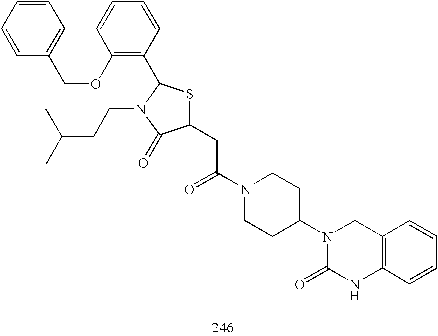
C1(CC(N2CCC(N3C(=O)NC4=C(C3)C=CC=C4)CC2)=O)SC(C2=C(OCC3=CC=CC=C3)C=CC=C2)N(CCC(C)C)C1=O
